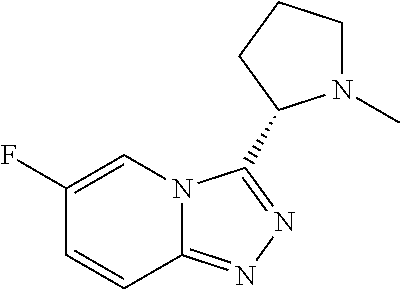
C1(F)=CN2C(=NN=C2C2N(C)CCC2)C=C1
